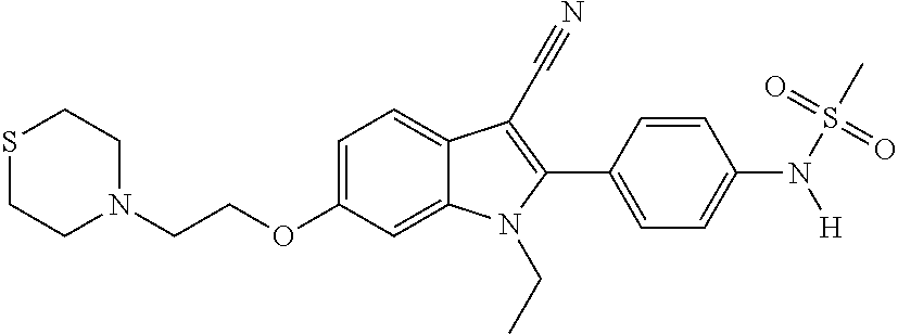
C1=C(OCCN2CCSCC2)C=C2C(=C1)C(C#N)=C(C1=CC=C(N(S(C)(=O)=O)[H])C=C1)N2CC
